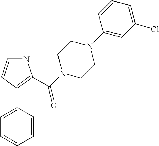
N1C=CC(C2=CC=CC=C2)=C1C(N1CCN(C2=CC(Cl)=CC=C2)CC1)=O
